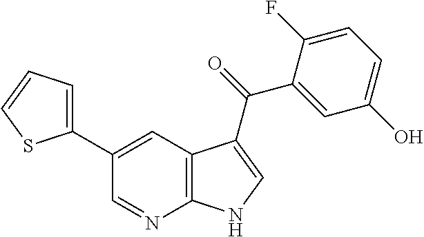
C12=C(C=C(C3=CC=CS3)C=N1)C(C(=O)C1=CC(O)=CC=C1F)=CN2
